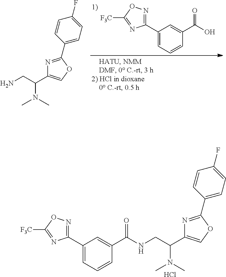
C1(C2=NOC([F3C])=N2)=CC=CC(C(=O)O)=C1.C1(C2=NC(C(CN)N(C)C)=CO2)=CC=C(F)C=C1.C1(C2=NC(C(CNC(C3=CC(C4=NOC([F3C])=N4)=CC=C3)=O)N(C)C)=CO2)=CC=C(F)C=C1.Cl
